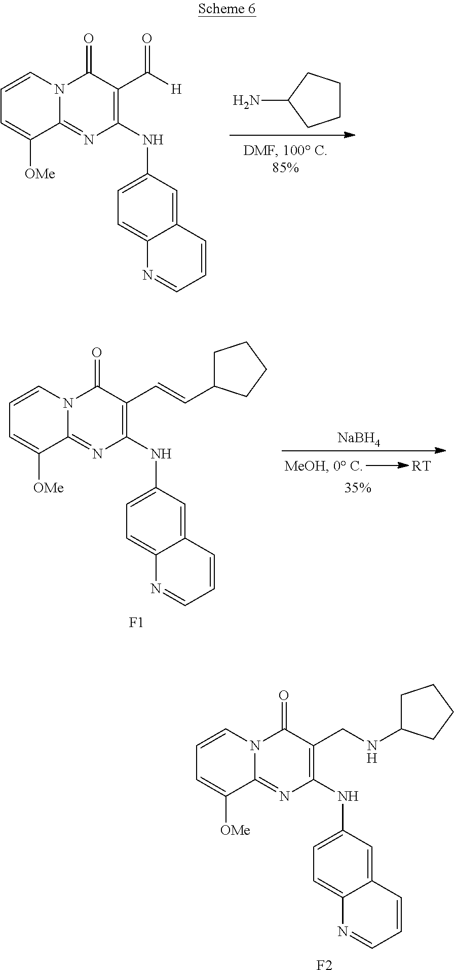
C1([OMe])=CC=CN2C1=NC(NC1=CC=C3C(=C1)C=CC=N3)=C(C([H])=O)C2=O.C1CCC(N)C1.C1([OMe])=CC=CN2C1=NC(NC1=CC=C3C(=C1)C=CC=N3)=C(C=CC1CCCC1)C2=O.[RT].[NaBH4].[F1].C1([OMe])=CC=CN2C1=NC(NC1=CC=C3C(=C1)C=CC=N3)=C(CNC1CCCC1)C2=O.[F2]
